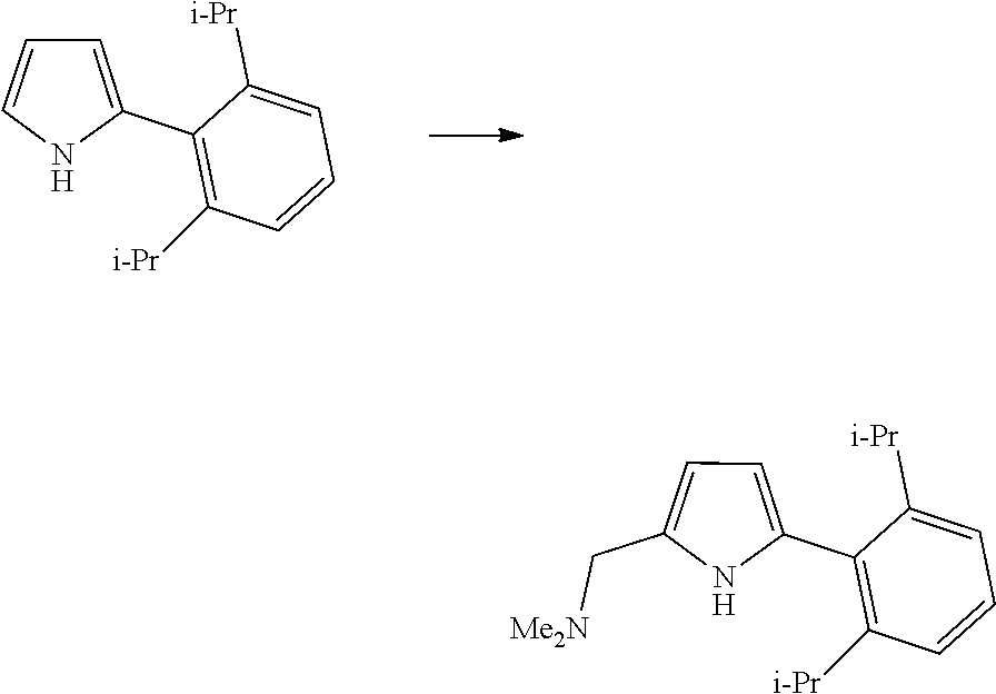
C1(C2=CC=CN2)=C([i-Pr])C=CC=C1[i-Pr].C1(C2=CC=C(C[Me2N])N2)=C([i-Pr])C=CC=C1[i-Pr]
